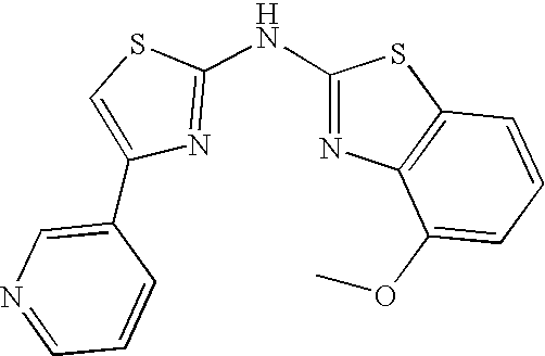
C1(C2=CN=CC=C2)=CSC(NC2=NC3=C(S2)C=CC=C3OC)=N1
